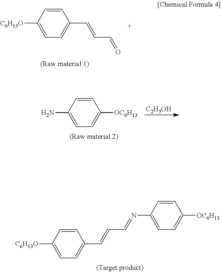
[C6H13O]C1=CC=C(C=CC=O)C=C1.NC1=CC=C([OC6H13])C=C1.[C2H5OH].[C6H13O]C1=CC=C(C=CC=NC2=CC=C([OC6H13])C=C2)C=C1
